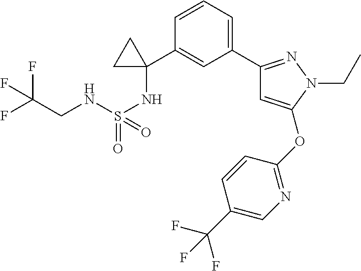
C1(C2(NS(NCC(F)(F)F)(=O)=O)CC2)=CC(C2=NN(CC)C(OC3=NC=C(C(F)(F)F)C=C3)=C2)=CC=C1
